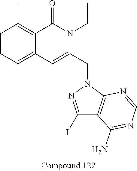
C1=CC=C2C(=C1C)C(=O)N(CC)C(CN1N=C(I)C3=C1N=CN=C3N)=C2
